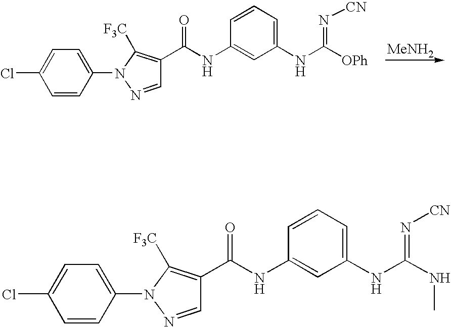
[MeNH2].C1=CC(N2C([F3C])=C(C(=O)NC3=CC(NC(=N[CN])[OPh])=CC=C3)C=N2)=CC=C1Cl.C1=NN(C2=CC=C(Cl)C=C2)C([F3C])=C1C(NC1=CC(NC(NC)=N[CN])=CC=C1)=O
